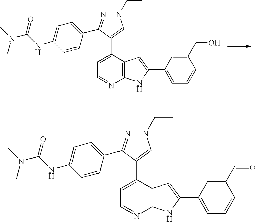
C1(C2=CN(CC)N=C2C2=CC=C(NC(N(C)C)=O)C=C2)=CC=NC2=C1C=C(C1=CC=CC(CO)=C1)N2.C1(C2=CN(CC)N=C2C2=CC=C(NC(N(C)C)=O)C=C2)=CC=NC2=C1C=C(C1=CC=CC(C=O)=C1)N2
